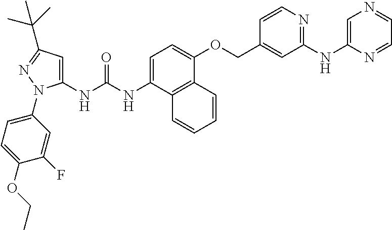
C1=C(NC(NC2=CC(C(C)(C)C)=NN2C2=CC=C(OCC)C(F)=C2)=O)C2=C(C(OCC3=CC(NC4=CN=CC=N4)=NC=C3)=C1)C=CC=C2
